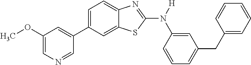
C1(OC)=CN=CC(C2=CC=C3C(=C2)SC(N([H])C2=CC(CC4=CC=CC=C4)=CC=C2)=N3)=C1
